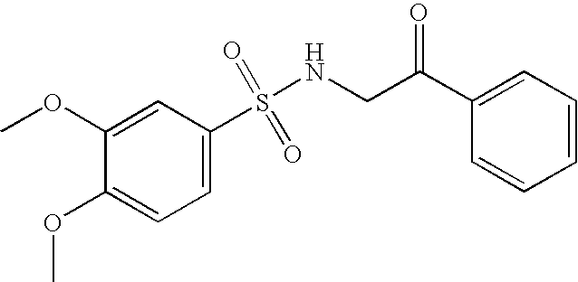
C1(OC)=CC(S(NCC(C2=CC=CC=C2)=O)(=O)=O)=CC=C1OC
